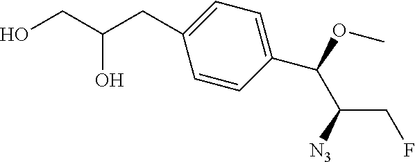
O(C)C(C([N3])CF)C1=CC=C(CC(CO)O)C=C1
